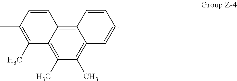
C1(C)=C(C)C2=C(C)C(C)=C3C(=C2C=C1)C=CC=C3
